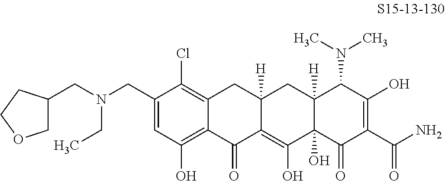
C1(CN(CC2COCC2)CC)=CC(O)=C2C(=C1Cl)CC1([H])C(=C(O)C3(O)C([H])(C1)C(N(C)C)C(O)=C(C(N)=O)C3=O)C2=O
